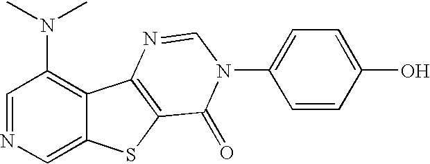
C1=NC=C2C(=C1N(C)C)C1=C(S2)C(=O)N(C2=CC=C(O)C=C2)C=N1
